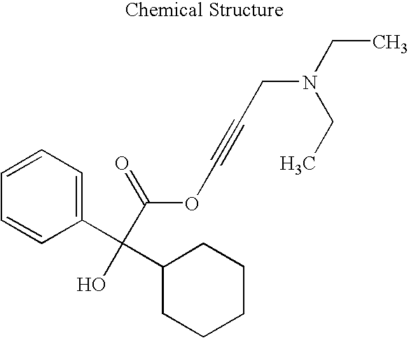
C1=CC=C(C(C2CCCCC2)(O)C(=O)OC#CCN(CC)CC)C=C1
